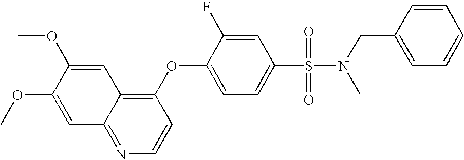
C1=C(OC)C(OC)=CC2=NC=CC(OC3=CC=C(S(=O)(=O)N(C)CC4=CC=CC=C4)C=C3F)=C12
